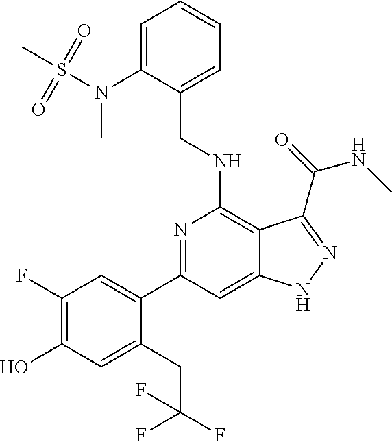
C1(N(S(C)(=O)=O)C)=CC=CC=C1CNC1=C2C(=CC(C3=CC(F)=C(O)C=C3CC(F)(F)F)=N1)NN=C2C(=O)NC
